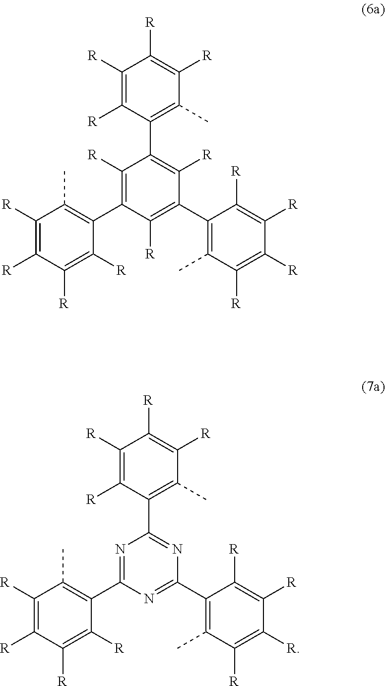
C1([R])=C([R])C(C2=C([R])C(C3=C(C)C([R])=C([R])C([R])=C3[R])=C([R])C(C3=C(C)C([R])=C([R])C([R])=C3[R])=C2[R])=C(C)C([R])=C1[R].C1([R])=C([R])C(C2=NC(C3=C(C)C([R])=C([R])C([R])=C3[R])=NC(C3=C(C)C([R])=C([R])C([R])=C3[R])=N2)=C(C)C([R])=C1[R]
